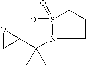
N1(C(C)(C)C2(C)OC2)S(=O)(=O)CCC1
